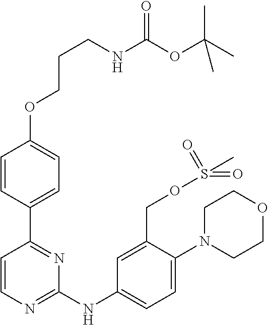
C1=CN=C(NC2=CC=C(N3CCOCC3)C(COS(C)(=O)=O)=C2)N=C1C1=CC=C(OCCCNC(OC(C)(C)C)=O)C=C1
